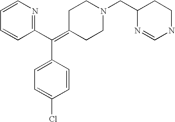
C1=CN=C(C(=C2CCN(CC3N=CNCC3)CC2)C2=CC=C(Cl)C=C2)C=C1
